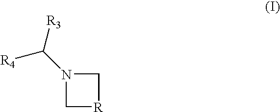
N1(C([R3])[R4])C[R]C1
